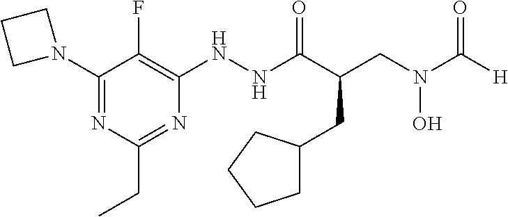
N(C(C(CN(C([H])=O)O)CC1CCCC1)=O)NC1=C(F)C(N2CCC2)=NC(CC)=N1
